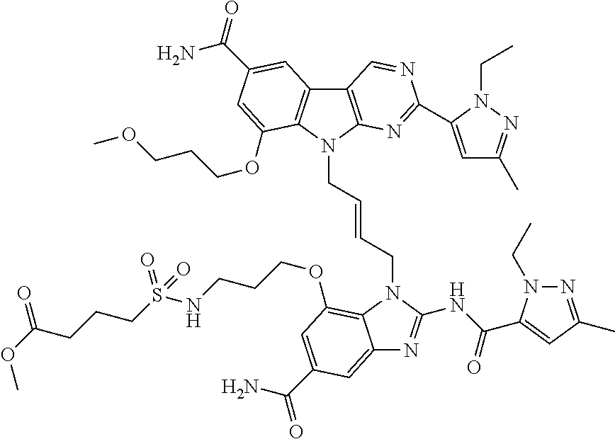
C12=CC(C(N)=O)=CC(OCCCNS(CCCC(=O)OC)(=O)=O)=C1N(CC=CCN1C3=C(C4=C1C(OCCCOC)=CC(C(=O)N)=C4)C=NC(C1=CC(C)=NN1CC)=N3)C(NC(=O)C1=CC(C)=NN1CC)=N2
